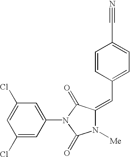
C1(Cl)=CC(N2C(=O)N([Me])C(=CC3=CC=C(C#N)C=C3)C2=O)=CC(Cl)=C1
